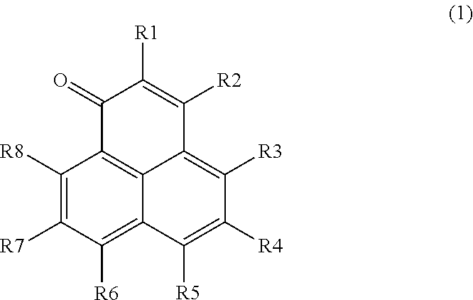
C1([R8])=C([R7])C([R6])=C2C3=C1C(=O)C([R1])=C([R2])C3=C([R3])C([R4])=C2[R5]
